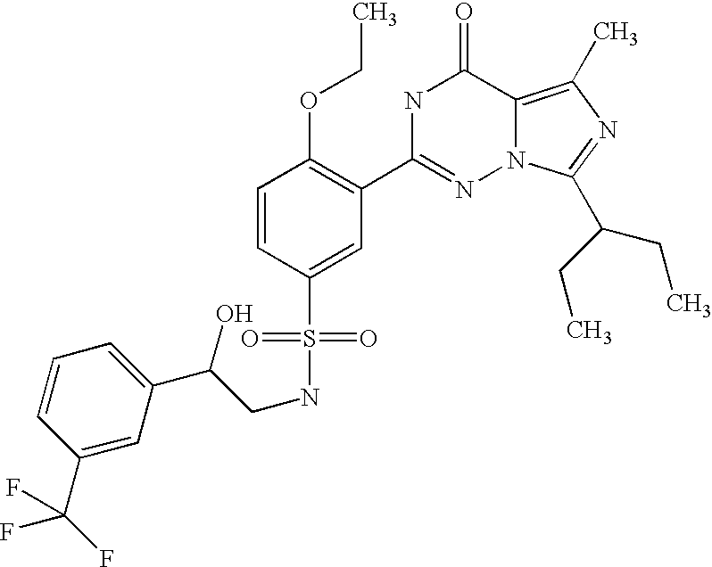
C1=CC(S(=O)(=O)NCC(C2=CC=CC(C(F)(F)F)=C2)O)=CC(C2=NN3C(=C(C)N=C3C(CC)CC)C(=O)N2)=C1OCC
